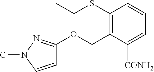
C1(SCC)=C(COC2=NN([G])C=C2)C([CONH2])=CC=C1
